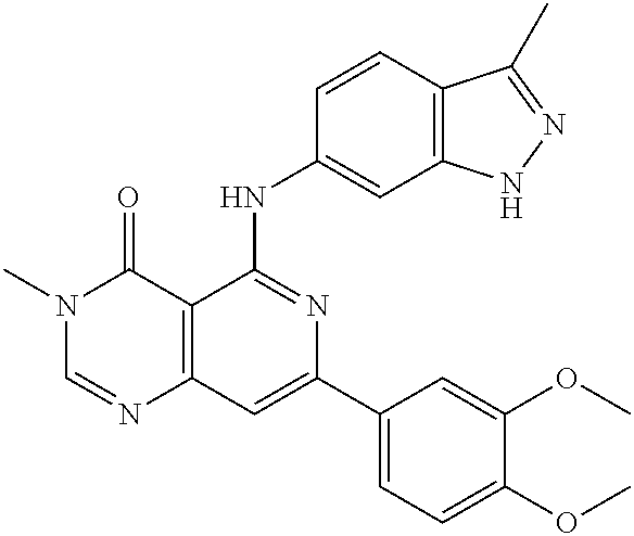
C12=C(C=C(C3=CC=C(OC)C(OC)=C3)N=C1NC1=CC3=C(C=C1)C(C)=NN3)N=CN(C)C2=O
